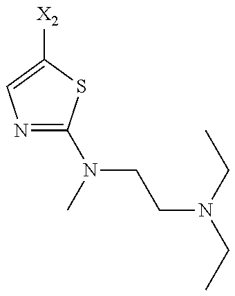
N1=C(N(CCN(CC)CC)C)SC([X2])=C1
